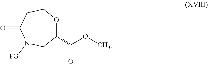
C1(C(=O)OC)OCCC(=O)N([PG])C1
